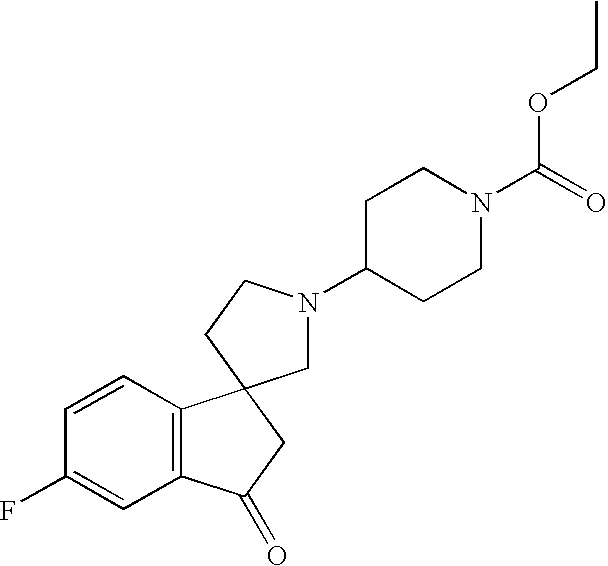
C12=C(C=CC(F)=C1)C1(CC2=O)CN(C2CCN(C(=O)OCC)CC2)CC1
